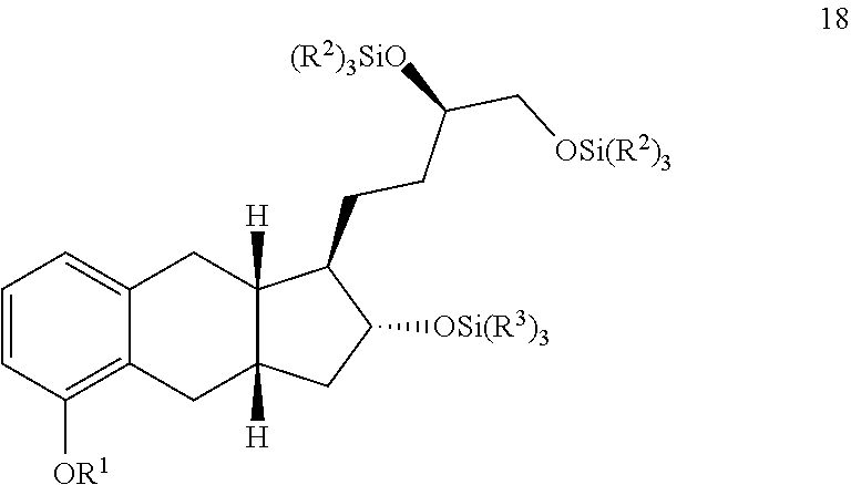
C1=CC([OR1])=C2C(=C1)CC1([H])C([H])(C2)CC([OSi(R3)3])C1CCC(C[OSi(R2)3])[(R2)3SiO]
